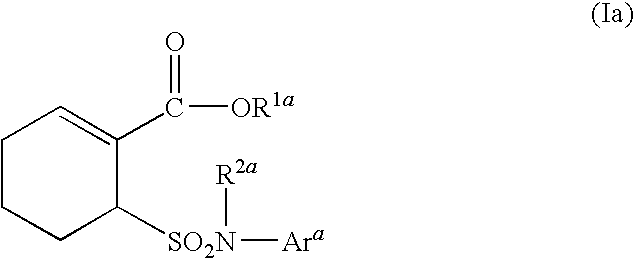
C1CCC([SO2N]([Ara])[R2a])C(C([OR1a])=O)=C1
